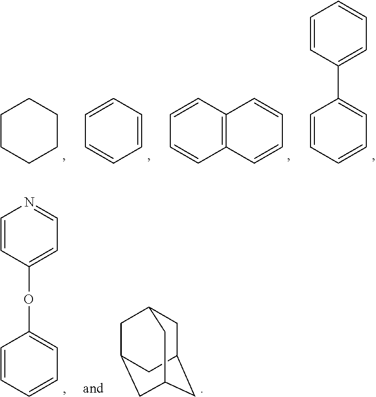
C1=CC(C2=CC=CC=C2)=CC=C1.C1=CC=CC2=C1C=CC=C2.C1=CC=CC=C1.C1CCCCC1.C1C2CC3CC(CC1C3)C2.C1=CC(OC2=CC=CC=C2)=CC=N1
